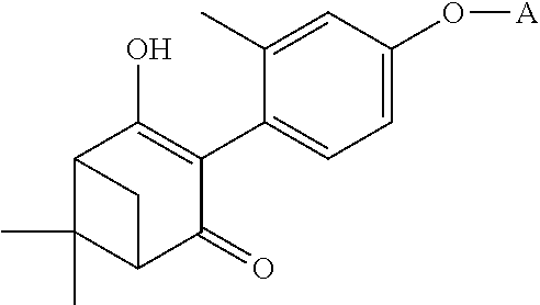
C1(C2=C(O)C3C(C)(C)C(C2=O)C3)=CC=C(O[A])C=C1C
